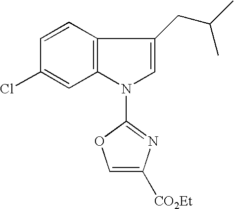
C12=C(C=CC(Cl)=C1)C(CC(C)C)=CN2C1=NC([CO2Et])=CO1
